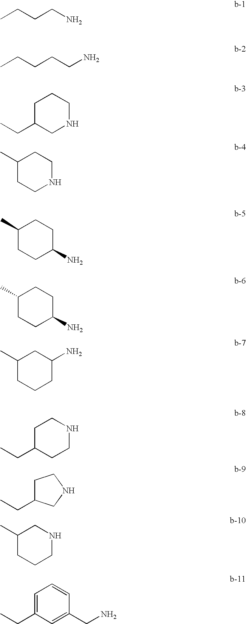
CCCCN.CCCCCN.CCC1CNCCC1.C1(C)CCNCC1.C1(C)CCC(N)CC1.C1(C)CCC(N)CC1.C1(C)CCCC(N)C1.C1C(CC)CCNC1.C1C(CC)CNC1.C1(C)CCCNC1.C1=C(CC)C=C(CN)C=C1
